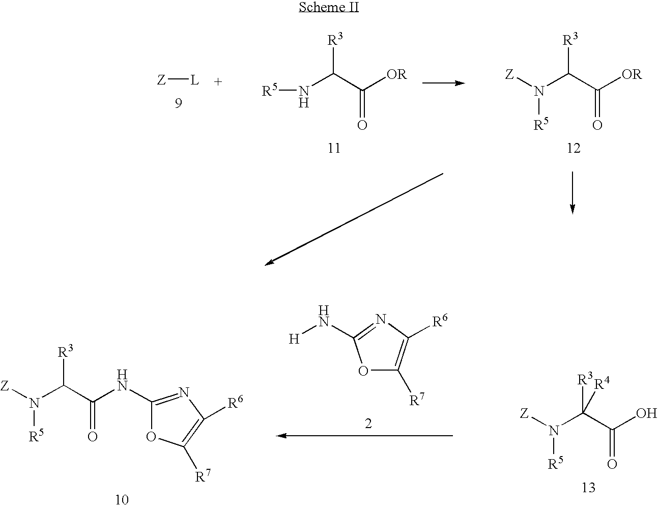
[Z][L].[R5]NC(C([OR])=O)[R3].[Z]N(C(C([OR])=O)[R3])[R5].C1(NC(C(N([Z])[R5])[R3])=O)=NC([R6])=C([R7])O1.O1C([R7])=C([R6])N=C1N[H].[Z]N([R5])C(C(=O)O)([R3])[R4]
